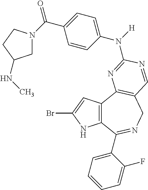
C12=C(C3=C(CN=C1C1=CC=CC=C1F)C=NC(N([H])C1=CC=C(C(=O)N4CC(NC)CC4)C=C1)=N3)C=C(Br)N2
